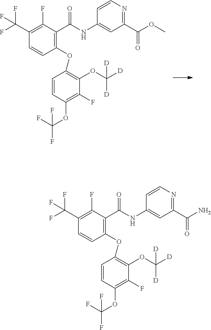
C1(C(F)(F)F)=C(F)C(C(=O)NC2=CC(C(OC)=O)=NC=C2)=C(OC2=C(OC([D])([D])[D])C(F)=C(OC(F)(F)F)C=C2)C=C1.C1(C(F)(F)F)=C(F)C(C(=O)NC2=CC(C(N)=O)=NC=C2)=C(OC2=C(OC([D])([D])[D])C(F)=C(OC(F)(F)F)C=C2)C=C1
